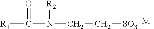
[R1]C(N(CC[SO3-])[R2])=O.[M+]
